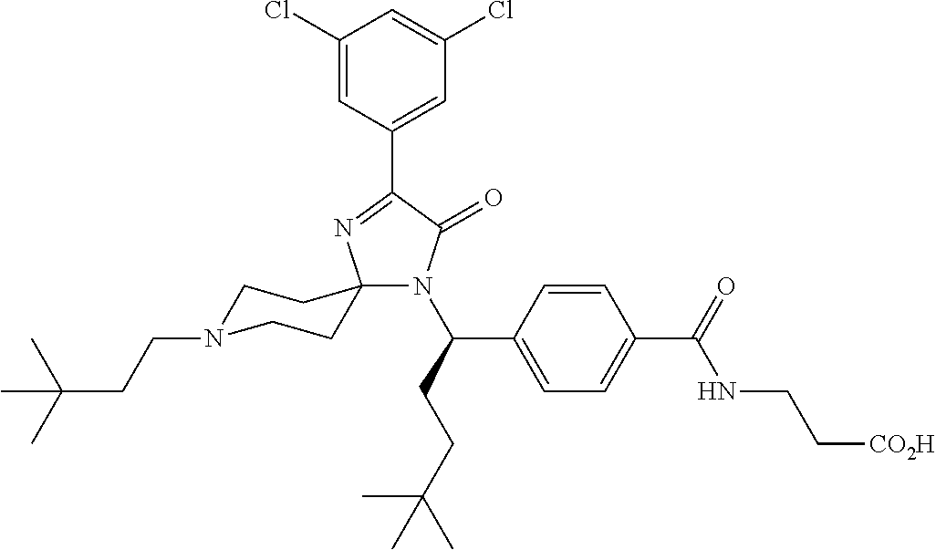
N1(C(C2=CC=C(C(NCC[CO2H])=O)C=C2)CCC(C)(C)C)C(=O)C(C2=CC(Cl)=CC(Cl)=C2)=NC12CCN(CCC(C)(C)C)CC2
